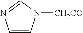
C1=CN=CN1[CH2CO]
